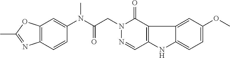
C12=C(C=CC(N(C(CN3N=CC4=C(C3=O)C3=CC(OC)=CC=C3N4)=O)C)=C1)N=C(C)O2
